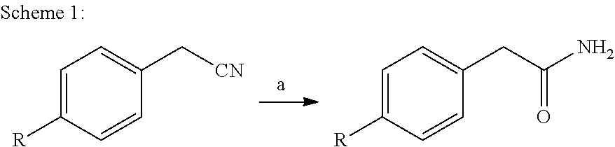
C1=C([R])C=CC(C[CN])=C1.C1=C([R])C=CC(CC(N)=O)=C1
